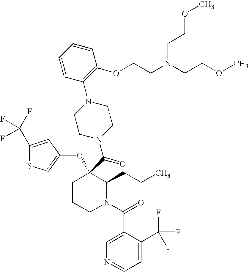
C1CCN(C(=O)C2=CN=CC=C2C(F)(F)F)C(CCC)C1(C(=O)N1CCN(C2=C(OCCN(CCOC)CCOC)C=CC=C2)CC1)OC1=CSC(C(F)(F)F)=C1
